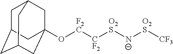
C1C2CC3CC(O[F2C][CF2][O2S][N-][O2S][CF3])(CC1C3)C2
